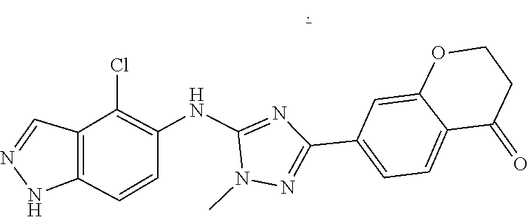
C12=C(C=NN1)C(Cl)=C(NC1=NC(C3=CC=C4C(=C3)OCCC4=O)=NN1C)C=C2
